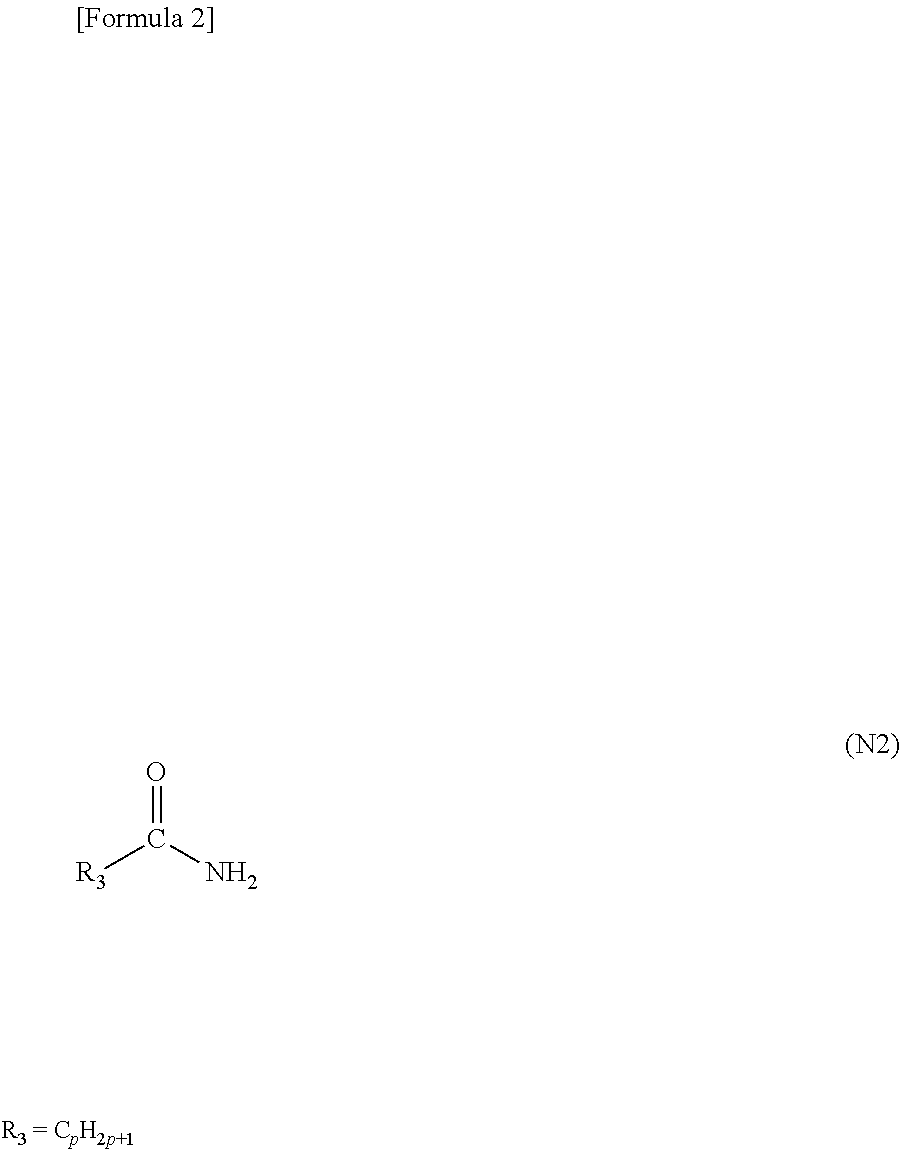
[R3]C(=O)N
